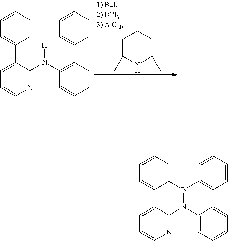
C1C(C)(C)NC(C)(C)CC1.C1(C2=CC=CN=C2N(C2=C(C3=CC=CC=C3)C=CC=C2)[H])=CC=CC=C1.C12=CC=CC=C1B1N(C3=NC=CC=C23)C2=CC=CC=C2C2=C1C=CC=C2
